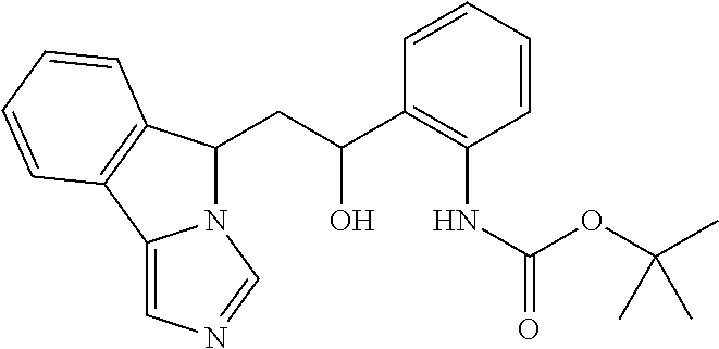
C(C(C1=C(NC(=O)OC(C)(C)C)C=CC=C1)O)C1N2C(=CN=C2)C2=C1C=CC=C2
